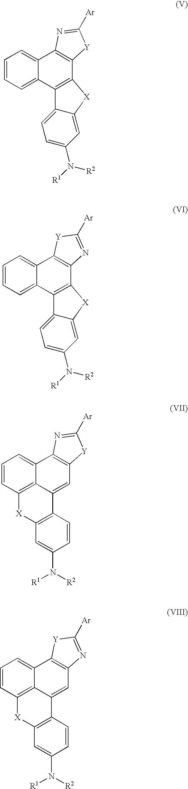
C1=CC=C2C(=C1)C1=C(C3=C2C2=CC=C(N([R1])[R2])C=C2[X]3)[Y]C([Ar])=N1.C1=CC=C2C(=C1)C1=C(C3=C2C2=CC=C(N([R1])[R2])C=C2[X]3)N=C([Ar])[Y]1.C1=CC2=C3C(=C1)C1=C(C=C3C3=C([X]2)C=C(N([R2])[R1])C=C3)[Y]C([Ar])=N1.C1=CC2=C3C(=C1)C1=C(C=C3C3=C([X]2)C=C(N([R2])[R1])C=C3)N=C([Ar])[Y]1
